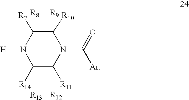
C1([R7])([R8])N([H])C([R14])([R13])C([R11])([R12])N(C([Ar])=O)C1([R10])[R9]
